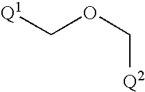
[Q1]COC[Q2]
